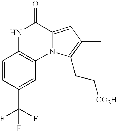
C1=CC(C(F)(F)F)=CC2=C1NC(=O)C1=CC(C)=C(CC[CO2H])N21
